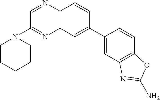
C1CCCCN1C1=NC2=C(N=C1)C=CC(C1=CC3=C(C=C1)OC(N)=N3)=C2
